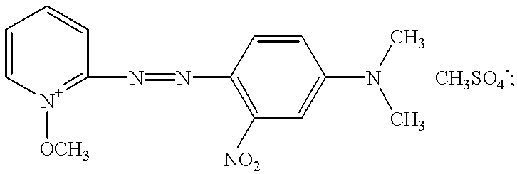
C1=C[N+]([OCH3])=C(N=NC2=C([NO2])C=C(N(C)C)C=C2)C=C1.[CH3SO4-]
